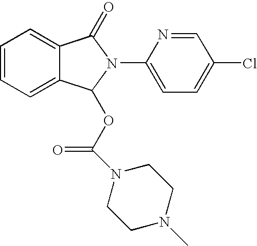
C1=CC=C2C(=C1)C(=O)N(C1=CC=C(Cl)C=N1)C2OC(=O)N1CCN(C)CC1
